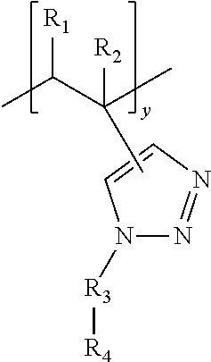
N1([R3][R4])N=NC=C1.CC(C)(C(C)[R1])[R2]
